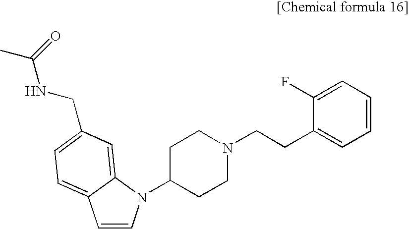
C1=CN(C2CCN(CCC3=CC=CC=C3F)CC2)C2=CC(CNC(C)=O)=CC=C12
